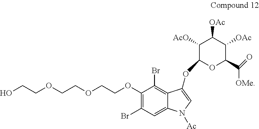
C(COCCOCCOC1=C(Br)C=C2C(=C1Br)C(O)=CN2[Ac])O.C1([AcO])C(C)OC(C(=O)[OMe])C([OAc])C1[OAc]
